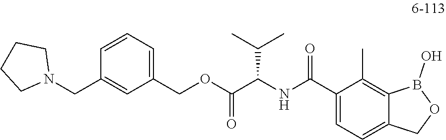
C1(C(NC(C(OCC2=CC=CC(CN3CCCC3)=C2)=O)C(C)C)=O)=CC=C2C(=C1C)B(O)OC2
